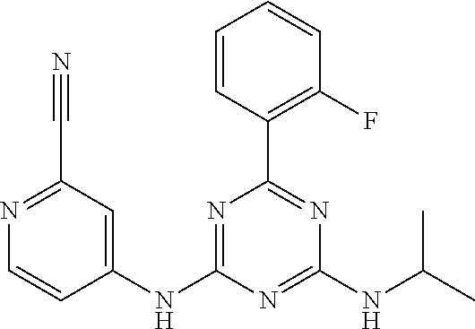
C1(NC2=NC(C3=C(F)C=CC=C3)=NC(NC(C)C)=N2)=CC(C#N)=NC=C1
